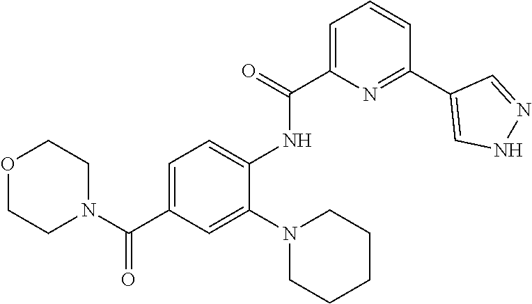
C1=C(NC(=O)C2=CC=CC(C3=CNN=C3)=N2)C(N2CCCCC2)=CC(C(N2CCOCC2)=O)=C1
